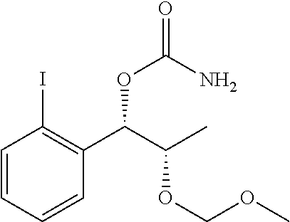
C1=CC=CC(C(C(OCOC)C)OC(=O)N)=C1I
